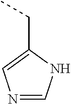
C(C1=CN=CN1)C
